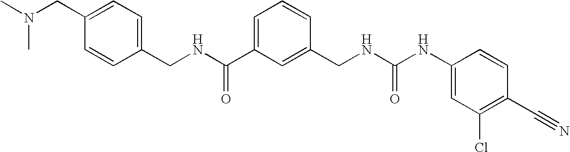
C1(CNC(C2=CC=CC(CNC(NC3=CC(Cl)=C(C#N)C=C3)=O)=C2)=O)=CC=C(CN(C)C)C=C1
